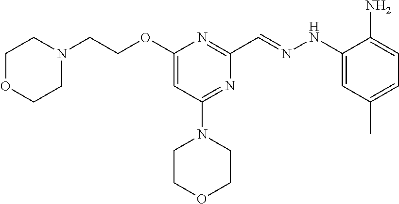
N1(CCOC2=CC(N3CCOCC3)=NC(C=NNC3=CC(C)=CC=C3N)=N2)CCOCC1
